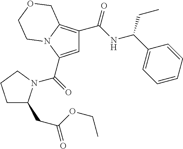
C1=C(C(=O)N2C(CC(=O)OCC)CCC2)N2C(=C1C(NC(C1=CC=CC=C1)CC)=O)COCC2
